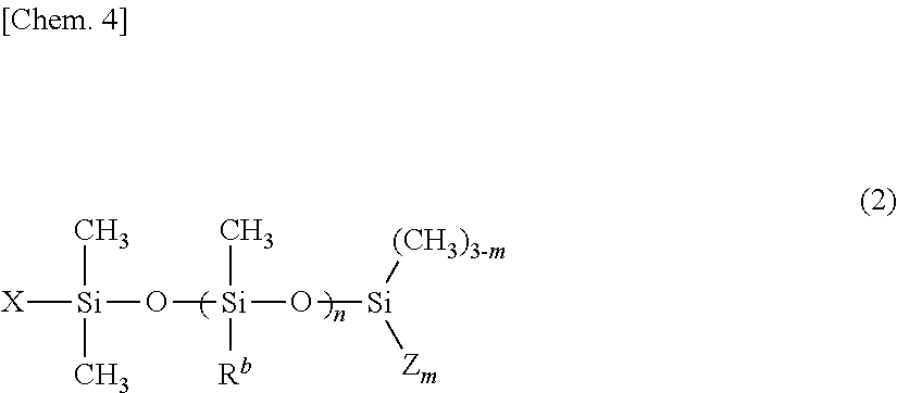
[X][Si](C)(C)O[Si]([Rb])(C)O[Si]([Zm])[(CH3)3-m]
